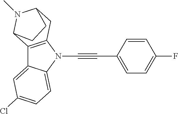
C12=C(N(C#CC3=CC=C(F)C=C3)C3=CC=C(Cl)C=C13)CC1N(C)C2CC1
